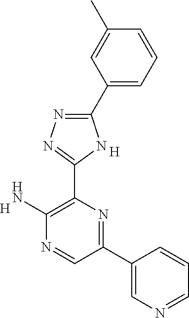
[H].N1=CC(C2=CN=CC=C2)=NC(C2=NN=C(C3=CC=CC(C)=C3)N2)=C1N.[H]
